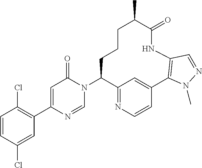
C1=CC(Cl)=CC(C2=CC(=O)N(C3C4=NC=CC(=C4)C4=C(NC(=O)C(C)CCC3)C=NN4C)C=N2)=C1Cl
